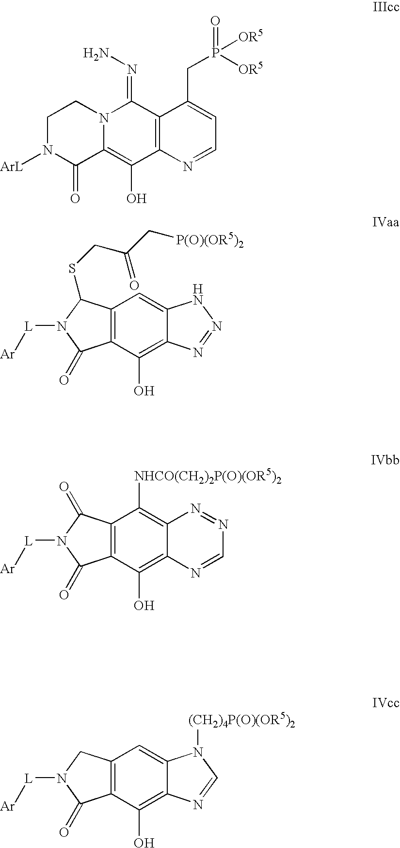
C12=C(O)C3=C(C=C1N([(CH2)4P(O)(OR5)2])C=N2)CN([L][Ar])C3=O.C12=C(C(=NN)N3C(=C1O)C(=O)N([ArL])CC3)C(CP(=O)([OR5])[OR5])=CC=N2.C12=C(O)C3=C(C=C1NN=N2)C(SCC(=O)C[P(O)(OR5)2])N([L][Ar])C3=O.C12=C(O)C3=C(C([NHCO(CH2)2P(O)(OR5)2])=C1N=NC=N2)C(=O)N([L][Ar])C3=O
